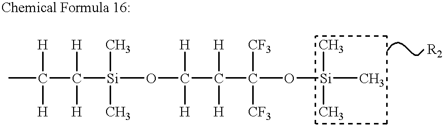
C(C([Si](C)(C)OC([H])([H])C([H])([H])C(O[Si](C)(C)C)([CF3])[CF3])([H])[H])([H])([H])C
